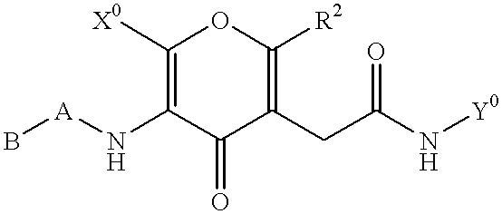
[A](NC1=C([X0])OC([R2])=C(CC(=O)N[Y0])C1=O)B
